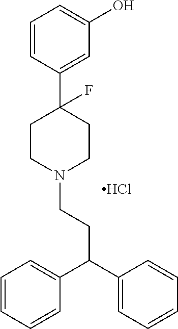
C1=CC(C2(F)CCN(CCC(C3=CC=CC=C3)C3=CC=CC=C3)CC2)=CC(O)=C1.Cl
